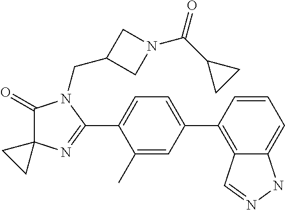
C1(=O)C2(N=C(C3=CC=C(C4=C5C(=CC=C4)NN=C5)C=C3C)N1CC1CN(C(C3CC3)=O)C1)CC2
